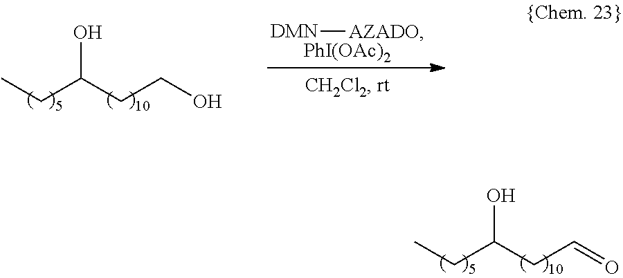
[DMN][AZADO].[PhI(OAc)2].C(C(CCO)O)C.C(C(CC=O)O)C
